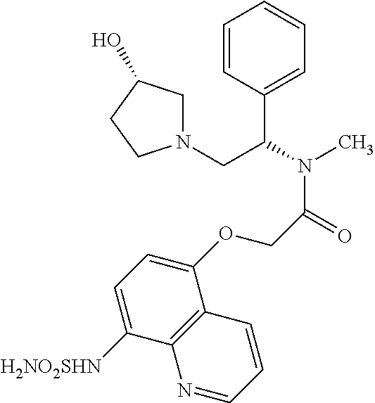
C1=CC(C(N(C)C(=O)COC2=CC=C([H2NO2SHN])C3=C2C=CC=N3)CN2CC(O)CC2)=CC=C1
